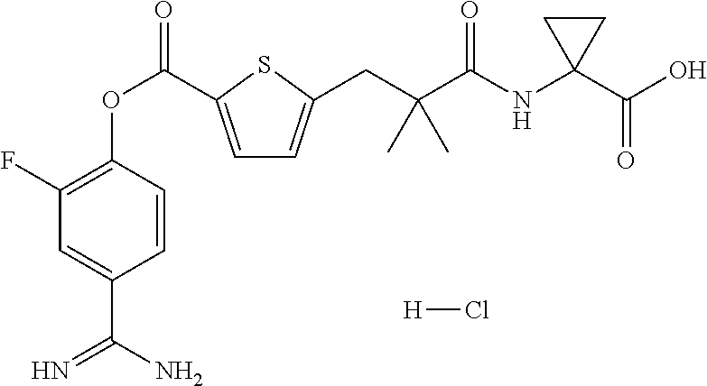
C1(F)=C(OC(=O)C2=CC=C(CC(C(=O)NC3(C(O)=O)CC3)(C)C)S2)C=CC(C(N)=N)=C1.[H]Cl
